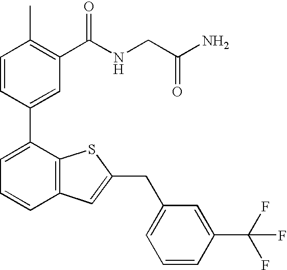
C1=CC(C)=C(C(NCC(N)=O)=O)C=C1C1=CC=CC2=C1SC(CC1=CC=CC(C(F)(F)F)=C1)=C2
